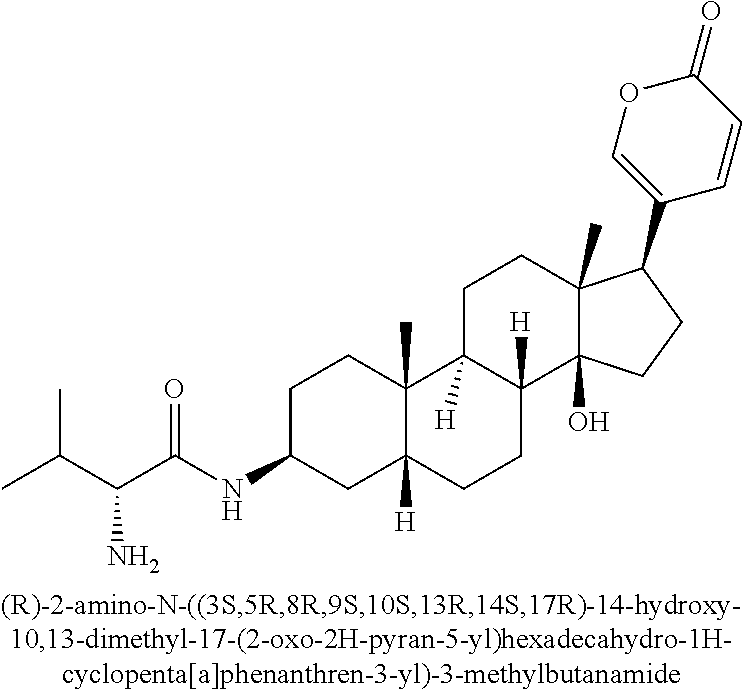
C1CC2(C)C([H])(CC1NC(C(C(C)C)N)=O)CCC1([H])C2([H])CCC2(C)C1(O)CCC2C1=COC(=O)C=C1
